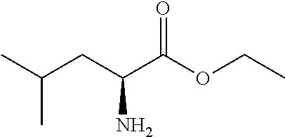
O(C(C(CC(C)C)N)=O)CC
